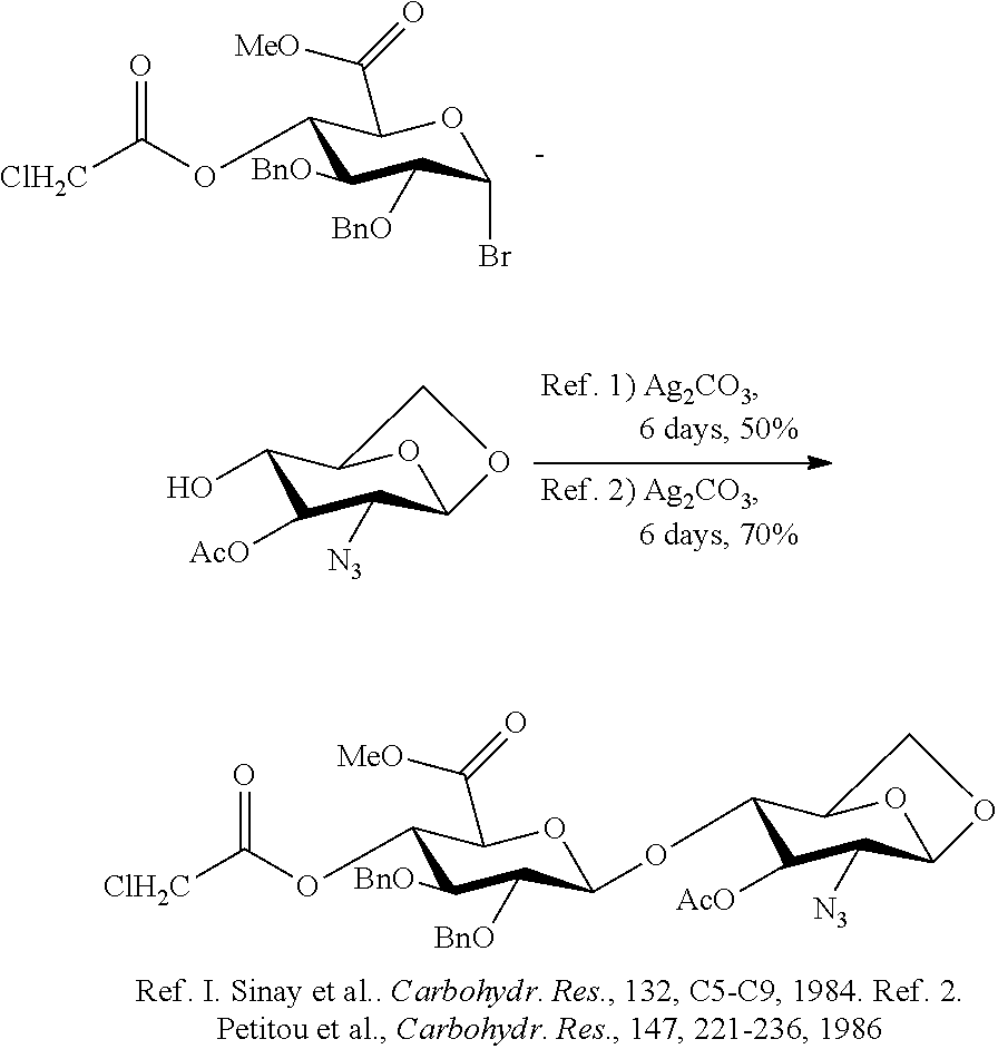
C1(OC([ClH2C])=O)C([BnO])C([BnO])C(Br)OC1C(=O)[MeO].C1(O)C([AcO])C([N3])C2OC1CO2.C1(OC([ClH2C])=O)C([BnO])C([BnO])C(OC2C([AcO])C([N3])C3OC2CO3)OC1C(=O)[MeO]
